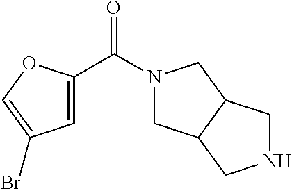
N1(C(C2=CC(Br)=CO2)=O)CC2C(C1)CNC2
